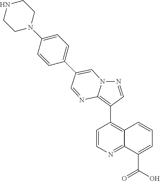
C1=CN=C2C(=C1C1=C3N(N=C1)C=C(C1=CC=C(N4CCNCC4)C=C1)C=N3)C=CC=C2C(=O)O
